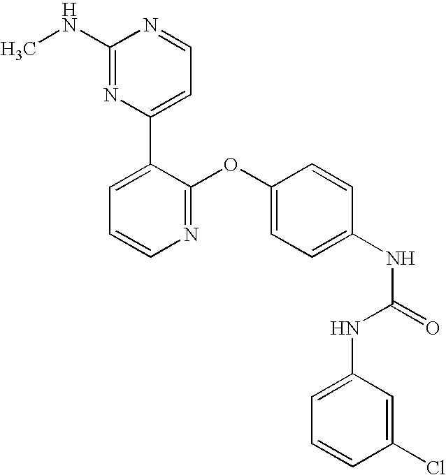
C1(NC)=NC(C2=CC=CN=C2OC2=CC=C(NC(=O)NC3=CC=CC(Cl)=C3)C=C2)=CC=N1
